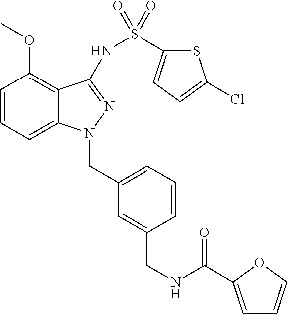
C1=CC=C2C(=C1OC)C(NS(C1=CC=C(Cl)S1)(=O)=O)=NN2CC1=CC=CC(CNC(=O)C2=CC=CO2)=C1
